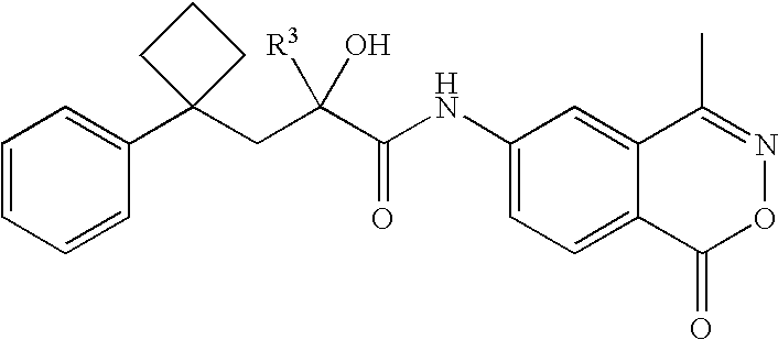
C1=CC=CC(C2(CC(C(NC3=CC=C4C(=C3)C(C)=NOC4=O)=O)([R3])O)CCC2)=C1
